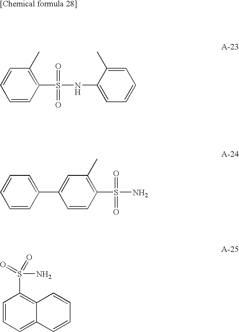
N(S(=O)(=O)C1=C(C)C=CC=C1)C1=CC=CC=C1C.NS(=O)(=O)C1=C(C)C=C(C2=CC=CC=C2)C=C1.C1=CC=C2C(=C1S(=O)(=O)N)C=CC=C2
